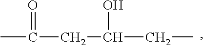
CC(CC(CC)O)=O
